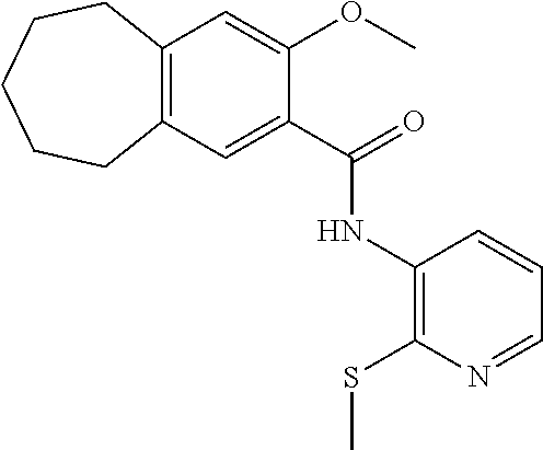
C12=C(C=C(C(NC3=C(SC)N=CC=C3)=O)C(OC)=C1)CCCCC2
